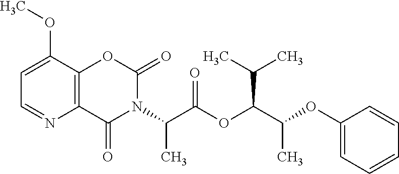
C12=C(C(OC)=CC=N1)OC(=O)N(C(C(OC(C(OC1=CC=CC=C1)C)C(C)C)=O)C)C2=O
